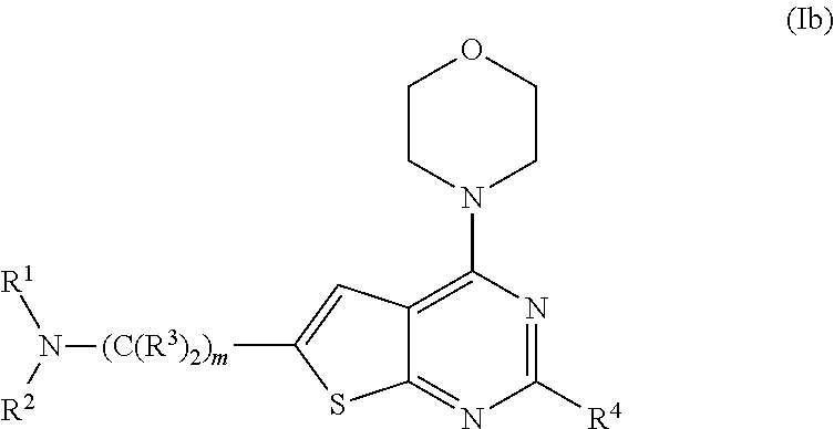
C1CN(C2=C3C(=NC([R4])=N2)SC([(C(R3)2)m]N([R2])[R1])=C3)CCO1
